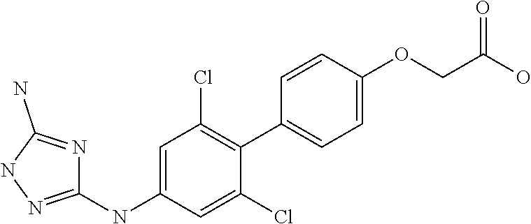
C1=C(NC2=NNC(N)=N2)C=C(Cl)C(C2=CC=C(OCC(O)=O)C=C2)=C1Cl
